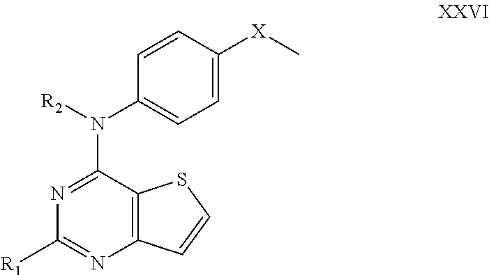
N1=C(N([R2])C2=CC=C([X]C)C=C2)C2=C(N=C1[R1])C=CS2
